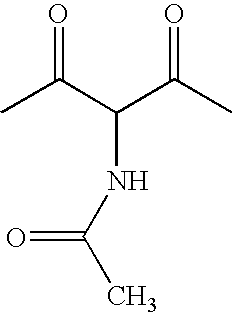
CC(C(C(C)=O)NC(C)=O)=O
